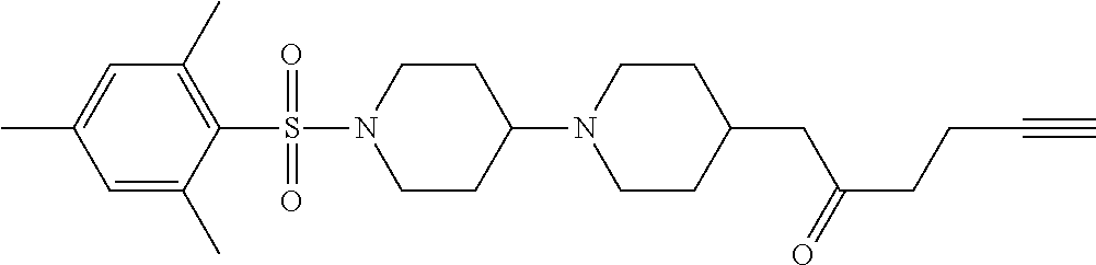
C1=C(C)C=C(C)C(S(N2CCC(N3CCC(CC(CCC#C)=O)CC3)CC2)(=O)=O)=C1C
